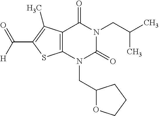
C12=C(N(CC3OCCC3)C(=O)N(CC(C)C)C1=O)SC(C([H])=O)=C2C
